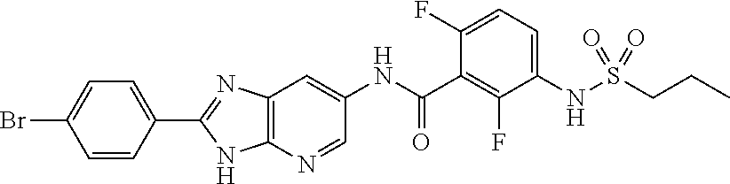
C1=CC(C2=NC3=C(N=CC(NC(=O)C4=C(F)C(NS(CCC)(=O)=O)=CC=C4F)=C3)N2)=CC=C1Br
